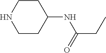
C1CNCCC1NC(CC)=O
